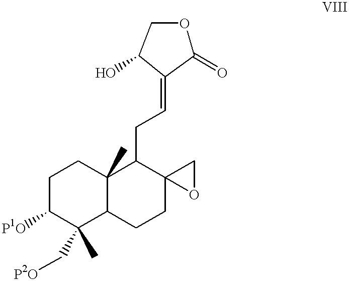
C1C([P1O])C(C[P2O])(C)C2C(C)(C1)C(CC=C1C(=O)OCC1O)C1(CC2)CO1
